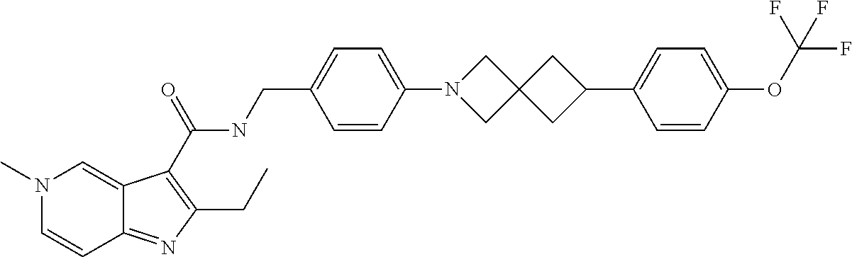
C(NCC1=CC=C(N2CC3(C2)CC(C2=CC=C(OC(F)(F)F)C=C2)C3)C=C1)(=O)C1=C(CC)N=C2C=CN(C)C=C21
